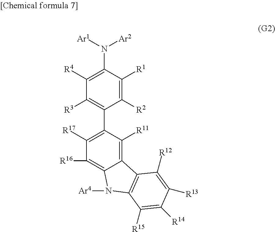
C1([R4])=C(N([Ar1])[Ar2])C([R1])=C([R2])C(C2=C([R17])C([R16])=C3C(=C2[R11])C2=C(N3[Ar4])C([R15])=C([R14])C([R13])=C2[R12])=C1[R3]
